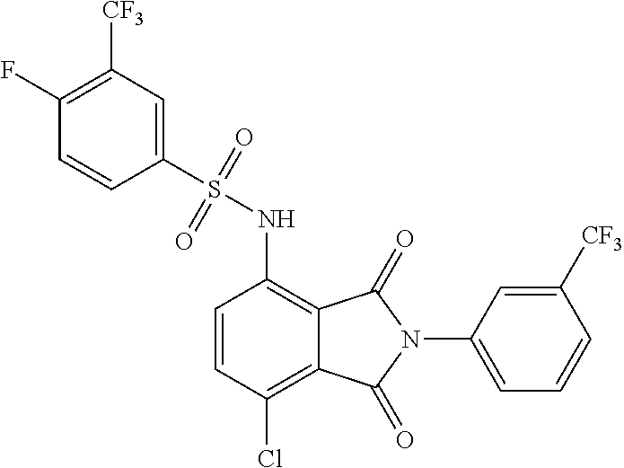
C1(F)=C([CF3])C=C(S(=O)(=O)NC2=C3C(=C(Cl)C=C2)C(=O)N(C2=CC=CC([CF3])=C2)C3=O)C=C1
